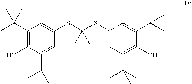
C1(C(C)(C)C)=C(O)C(C(C)(C)C)=CC(SC(SC2=CC(C(C)(C)C)=C(O)C(C(C)(C)C)=C2)(C)C)=C1
